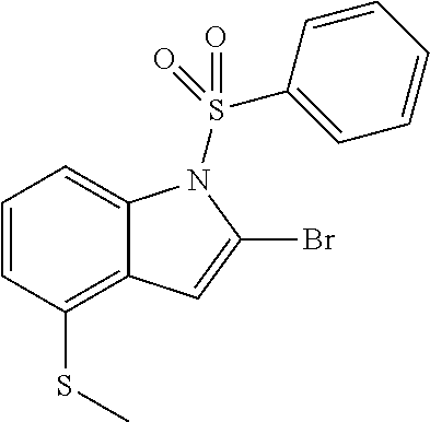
C1=CC(SC)=C2C(=C1)N(S(C1=CC=CC=C1)(=O)=O)C(Br)=C2
